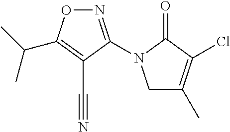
N1=C(N2CC(C)=C(Cl)C2=O)C(C#N)=C(C(C)C)O1
